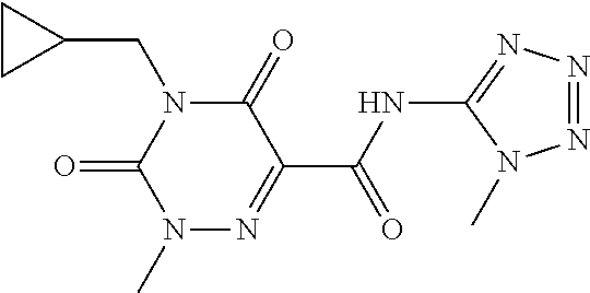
C1(CN2C(=O)C(C(NC3=NN=NN3C)=O)=NN(C)C2=O)CC1
